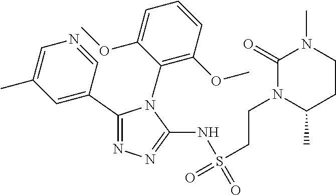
C1(C2=CC(C)=CN=C2)=NN=C(NS(=O)(CCN2C(C)CCN(C)C2=O)=O)N1C1=C(OC)C=CC=C1OC
